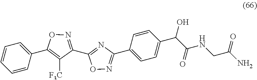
C1=CC=CC(C2=C([F3C])C(C3=NC(C4=CC=C(C(C(NCC(N)=O)=O)O)C=C4)=NO3)=NO2)=C1
